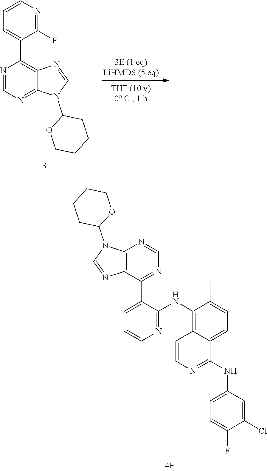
C1(F)=NC=CC=C1C1=C2C(=NC=N1)N(C1OCCCC1)C=N2.C1(NC2=NC=CC=C2C2=NC=NC3=C2N=CN3C2OCCCC2)=C2C(=CC=C1C)C(NC1=CC=C(F)C(Cl)=C1)=NC=C2
